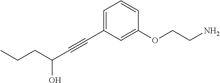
C(#CC1=CC=CC(OCCN)=C1)C(O)CCC
